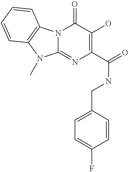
N12C(=NC(C(=O)NCC3=CC=C(F)C=C3)=C(O)C1=O)N(C)C1=C2C=CC=C1
